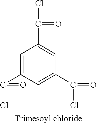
C1=C(C(=O)Cl)C=C(C(=O)Cl)C=C1C(Cl)=O
